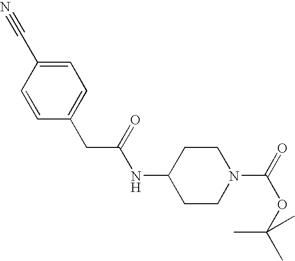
C1(CC(NC2CCN(C(=O)OC(C)(C)C)CC2)=O)=CC=C(C#N)C=C1
